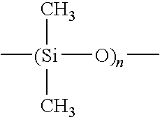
C[(Si]([O)n]C)(C)C
